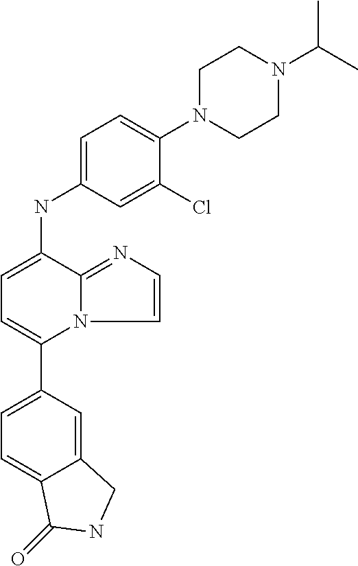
C1(C2=CC=C(NC3=CC=C(N4CCN(C(C)C)CC4)C(Cl)=C3)C3=NC=CN23)=CC=C2C(=C1)CNC2=O
